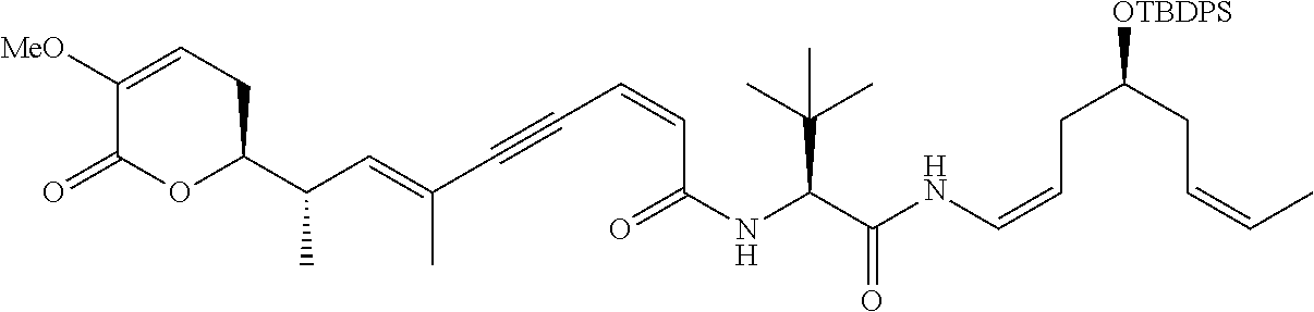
C1([MeO])=CCC(C(C=C(C#CC=CC(NC(C(C)(C)C)C(=O)NC=CCC(CC=CC)[OTBDPS])=O)C)C)OC1=O
